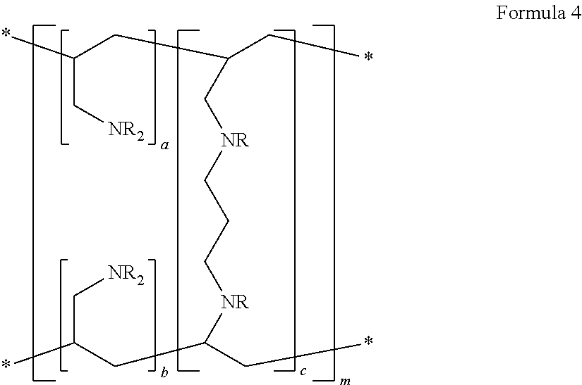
C(C[NR2])(CC(C*)C[NR]CCC[NR]C(CC(C[NR2])*)C*)*
